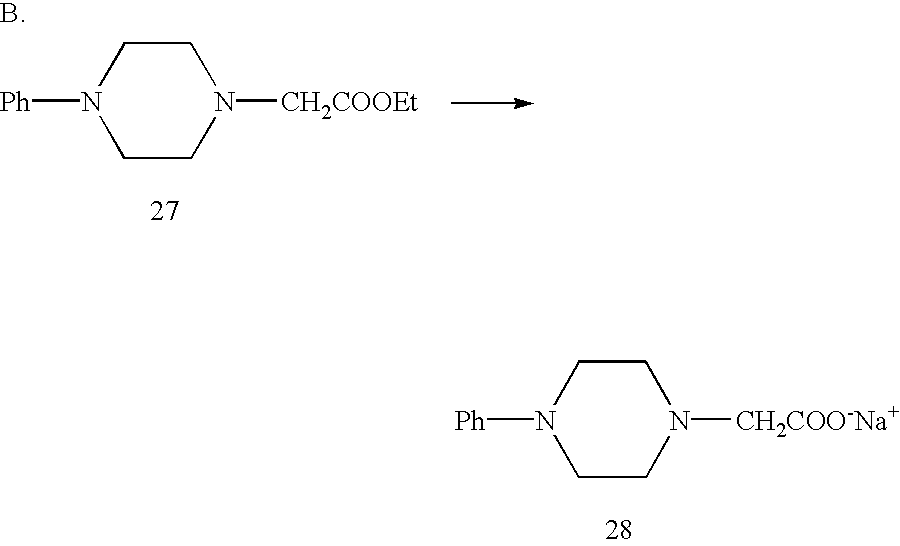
C1CN([Ph])CCN1[CH2COO-Na+].C1CN([Ph])CCN1[CH2COOEt]
